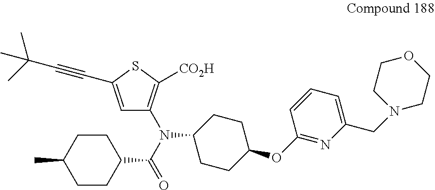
C1=C(C#CC(C)(C)C)SC([CO2H])=C1N(C(=O)C1CCC(C)CC1)C1CCC(OC2=NC(CN3CCOCC3)=CC=C2)CC1
